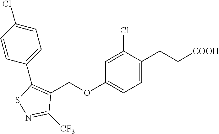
C1(OCC2=C(C3=CC=C(Cl)C=C3)SN=C2[CF3])=CC=C(CC[COOH])C(Cl)=C1
